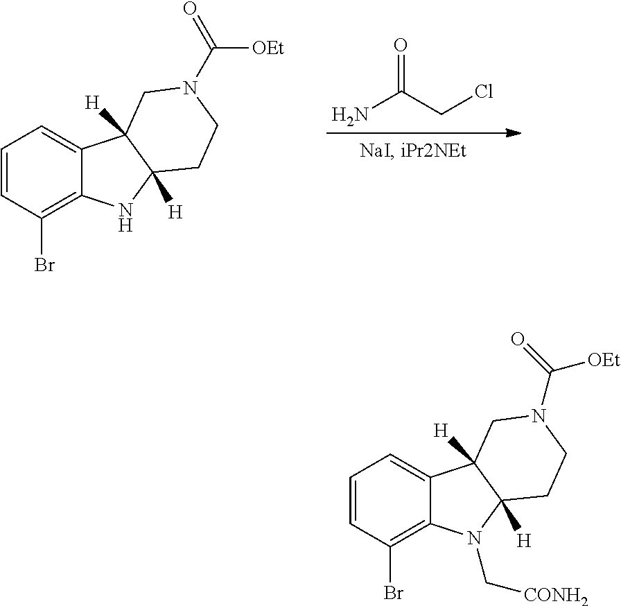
C1=CC(Br)=C2C(=C1)C1([H])C([H])(N2C[CONH2])CCN(C(=O)[OEt])C1.C1=CC(Br)=C2C(=C1)C1([H])C([H])(N2)CCN(C(=O)[OEt])C1.NC(CCl)=O
